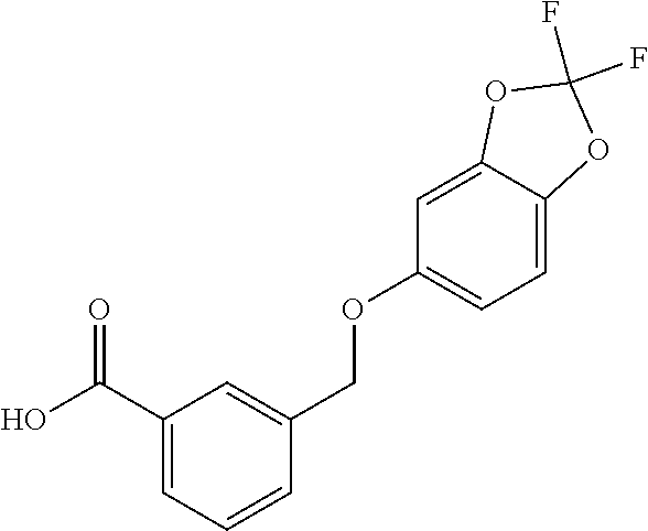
OC(C1=CC=CC(COC2=CC=C3C(=C2)OC(F)(F)O3)=C1)=O
